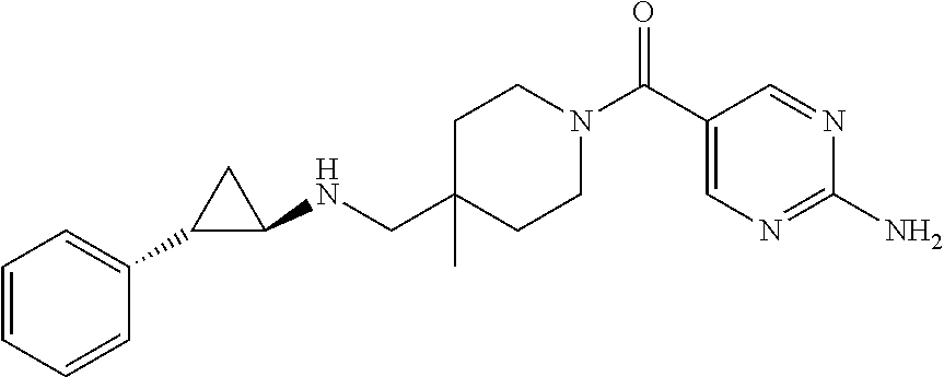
N1=C(N)N=CC(C(N2CCC(CNC3C(C4=CC=CC=C4)C3)(C)CC2)=O)=C1
